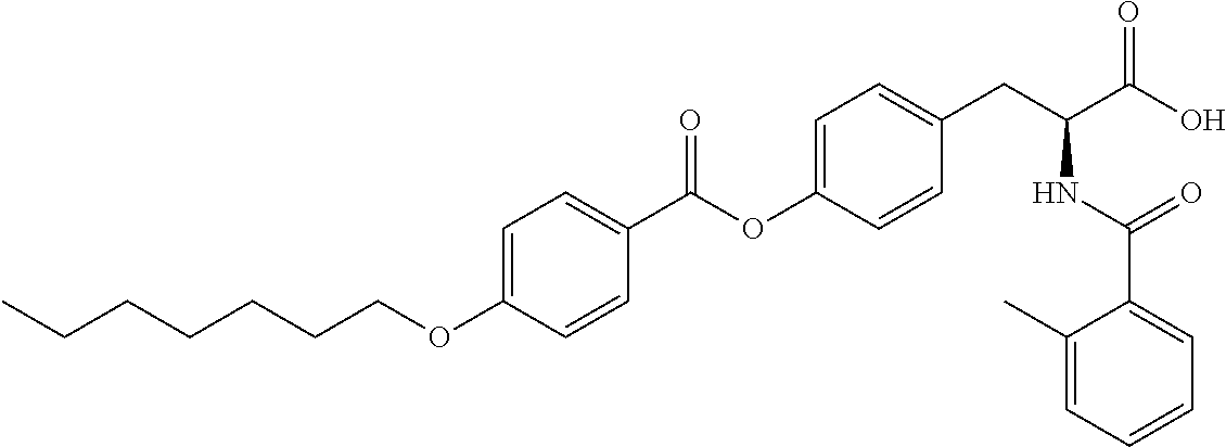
C1=C(OCCCCCCC)C=CC(C(OC2=CC=C(CC(C(O)=O)NC(C3=CC=CC=C3C)=O)C=C2)=O)=C1
